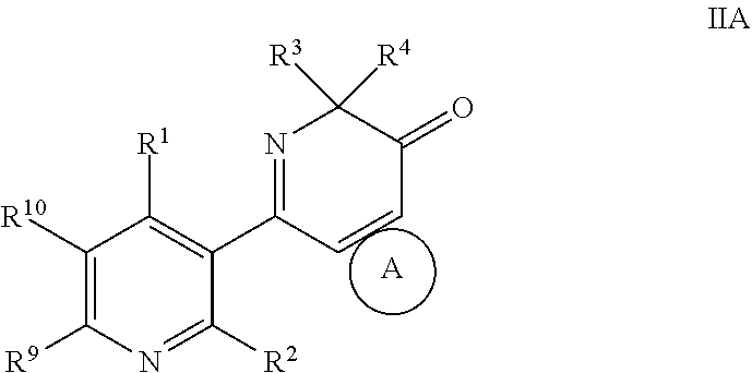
[A].C1([R10])=C([R9])N=C([R2])C(C2=NC([R3])([R4])C(=O)C=C2)=C1[R1]
